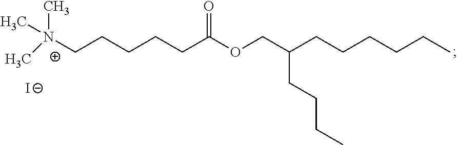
[N+](CCCCCC(OCC(CCCCCC)CCCC)=O)(C)(C)C.I
